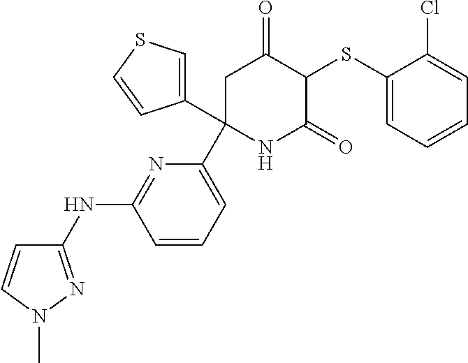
C1(SC2C(=O)CC(C3=CC=CC(NC4=NN(C)C=C4)=N3)(C3=CSC=C3)NC2=O)=CC=CC=C1Cl
